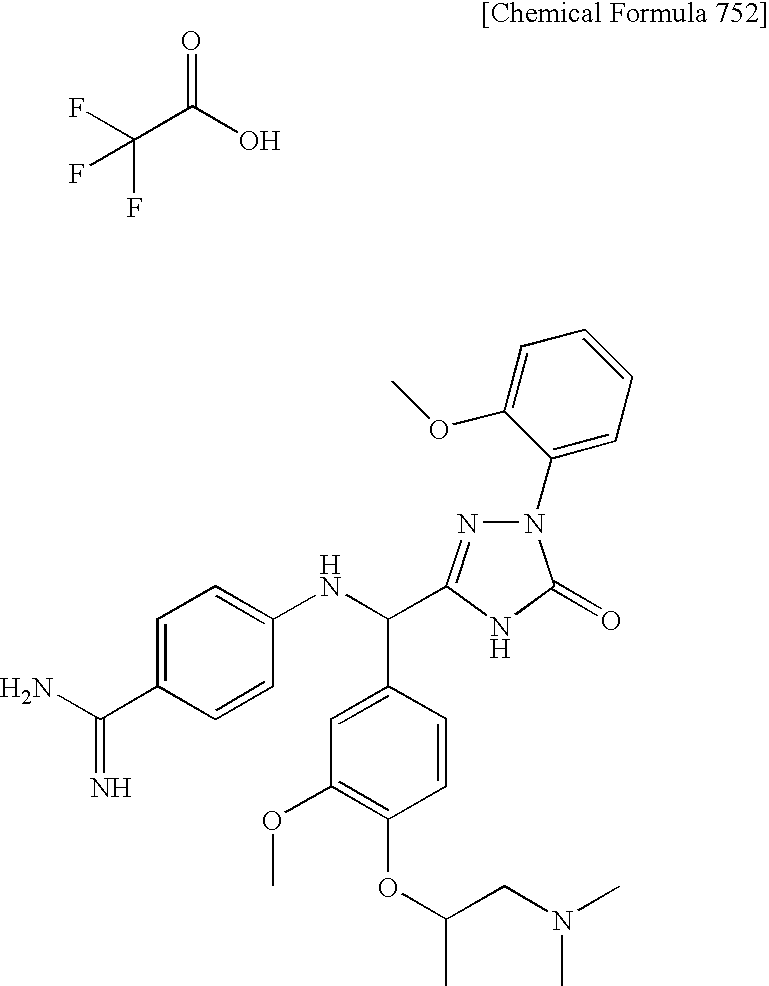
FC(C(O)=O)(F)F.C1=C(C(=N)N)C=CC(NC(C2=CC(OC)=C(OC(CN(C)C)C)C=C2)C2=NN(C3=CC=CC=C3OC)C(=O)N2)=C1
